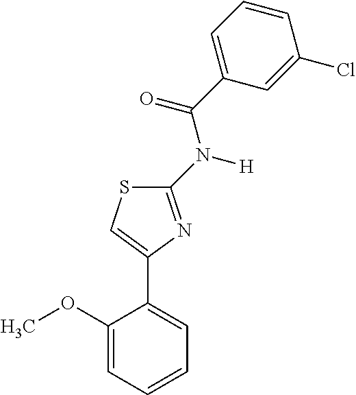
C1(N([H])C(C2=CC=CC(Cl)=C2)=O)=NC(C2=CC=CC=C2OC)=CS1
